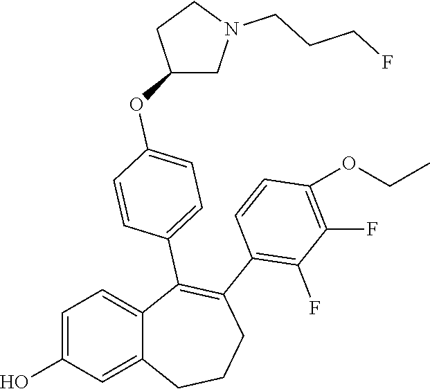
C1=C(O)C=C2C(=C1)C(C1=CC=C(OC3CN(CCCF)CC3)C=C1)=C(C1=C(F)C(F)=C(OCC)C=C1)CCC2
